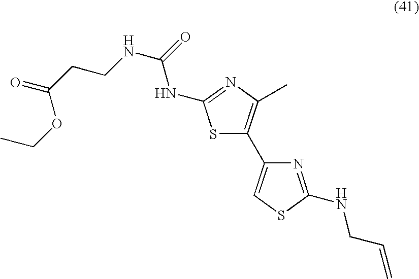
S1C(C2=CSC(NCC=C)=N2)=C(C)N=C1NC(NCCC(=O)OCC)=O
